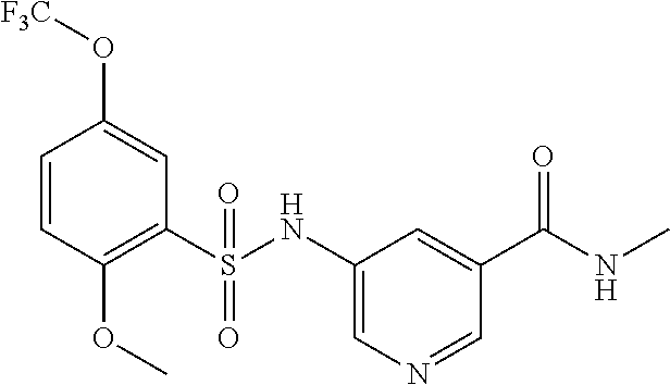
C1=CC(OC)=C(S(NC2=CN=CC(C(=O)NC)=C2)(=O)=O)C=C1O[F3C]
